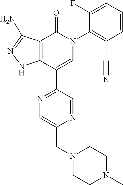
C1(=O)C2=C(C(C3=NC=C(CN4CCN(C)CC4)N=C3)=CN1C1=C(C#N)C=CC=C1F)NN=C2N
